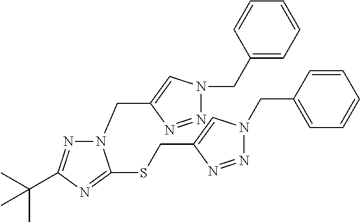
N1(CC2=CN(CC3=CC=CC=C3)N=N2)N=C(C(C)(C)C)N=C1SCC1=CN(CC2=CC=CC=C2)N=N1
